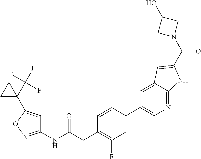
C1(NC(CC2=C(F)C=C(C3=CN=C4C(=C3)C=C(C(=O)N3CC(O)C3)N4)C=C2)=O)=NOC(C2(C(F)(F)F)CC2)=C1
